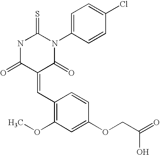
N1C(=O)C(=CC2=C(OC)C=C(OCC(=O)O)C=C2)C(=O)N(C2=CC=C(Cl)C=C2)C1=S
